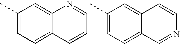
C1(C)=CC=C2C(=C1)N=CC=C2.C1(C)=CC=C2C(=C1)C=CN=C2
